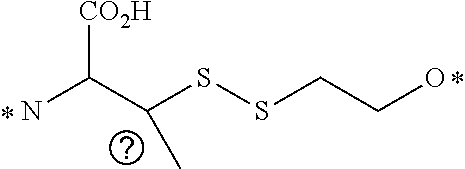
[CO2H]C(C(SSCCO)C)N
